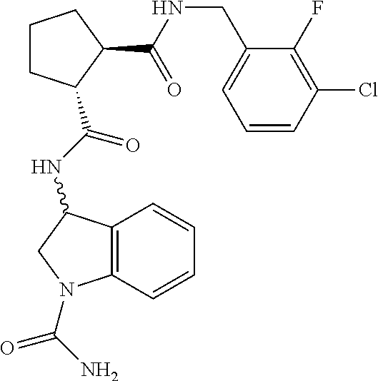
C1CCC(C(=O)NCC2=CC=CC(Cl)=C2F)C1C(NC1C2=C(N(C(N)=O)C1)C=CC=C2)=O
